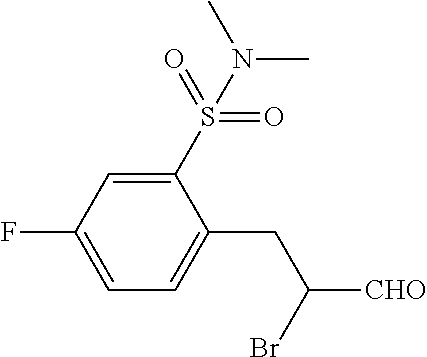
C1=C(F)C=C(S(=O)(=O)N(C)C)C(CC([CHO])Br)=C1
